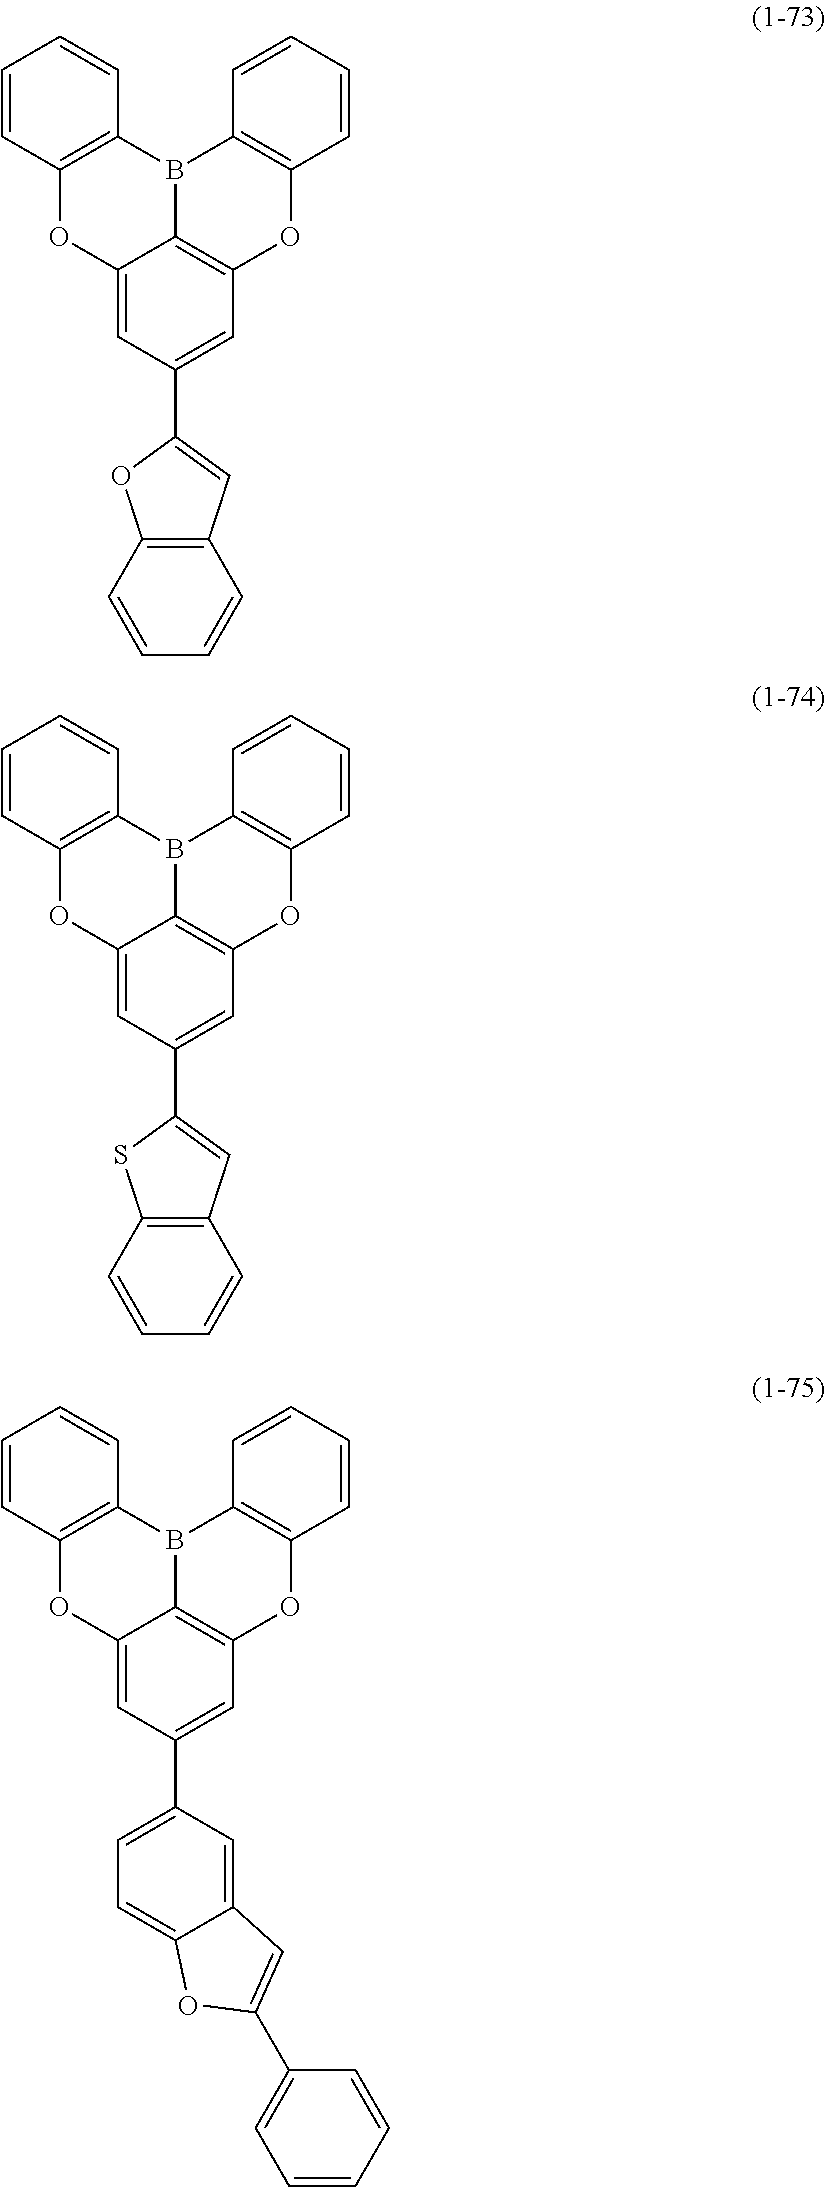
C1=CC2=C(C=C1)B1C3=C(C=C(C4=CC5=C(O4)C=CC=C5)C=C3O2)OC2=C1C=CC=C2.C1=CC2=C(C=C1)B1C3=C(C=C(C4=CC5=C(S4)C=CC=C5)C=C3O2)OC2=C1C=CC=C2.C1=CC2=C(C=C1)B1C3=C(C=C(C4=CC=C5C(=C4)C=C(C4=CC=CC=C4)O5)C=C3O2)OC2=C1C=CC=C2
